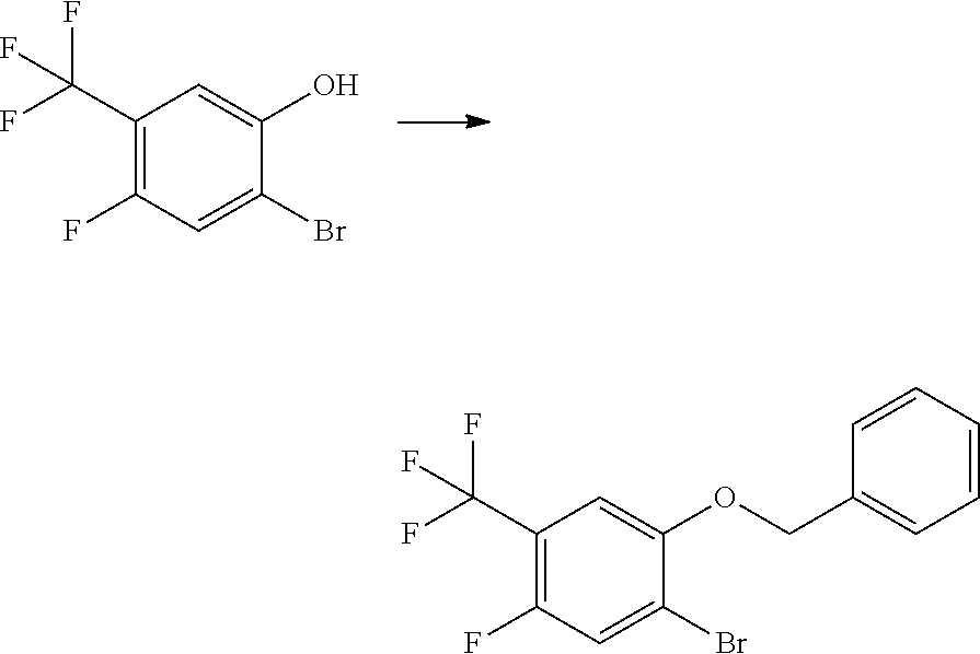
C1(C(F)(F)F)=C(F)C=C(Br)C(O)=C1.C1(C(F)(F)F)=C(F)C=C(Br)C(OCC2=CC=CC=C2)=C1
